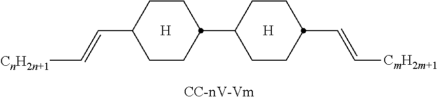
C1CC(C2CCC(C=C[CmH2m+1])CC2)CCC1C=C[CnH2n+1].[H].[H]
